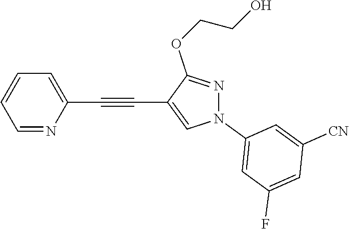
C1=NC(C#CC2=CN(C3=CC(F)=CC([CN])=C3)N=C2OCCO)=CC=C1
